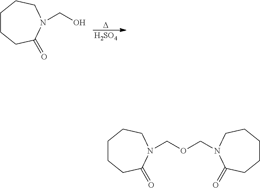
[D].[H2SO4].C(O)N1CCCCCC1=O.C(OCN1CCCCCC1=O)N1CCCCCC1=O
